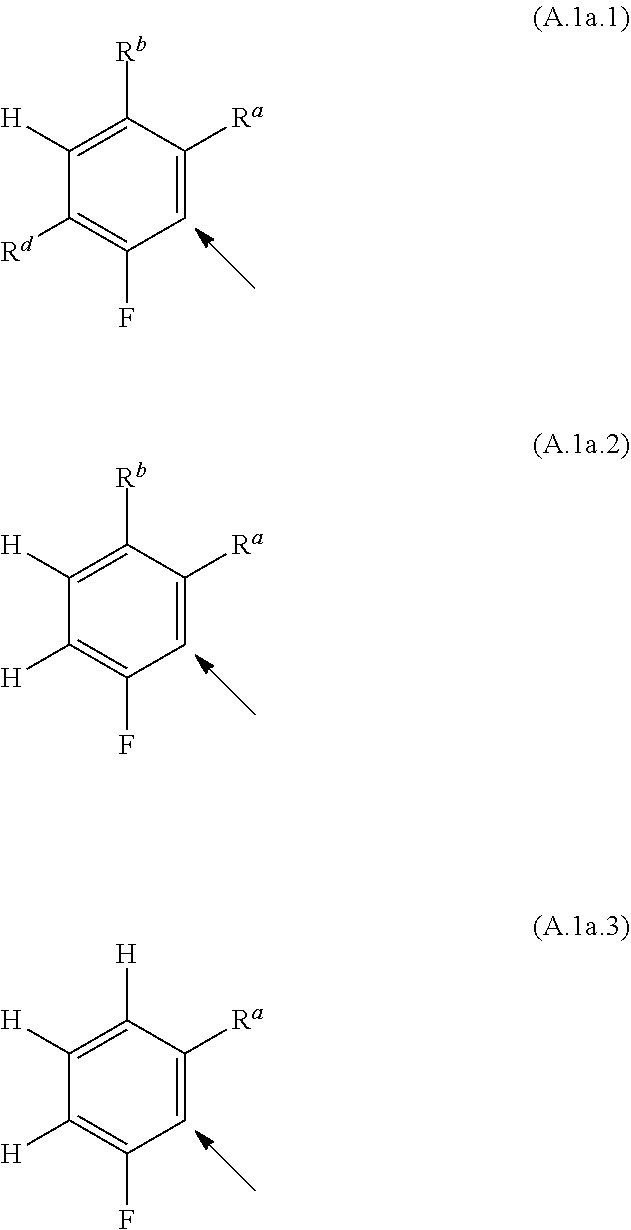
C1([H])=C([Rb])C([Ra])=CC(F)=C1[Rd].C1([H])=C([Rb])C([Ra])=CC(F)=C1[H].C1([H])=C([H])C([Ra])=CC(F)=C1[H]
